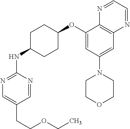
C1=NC(NC2CCC(OC3=CC(N4CCOCC4)=CC4=C3N=CC=N4)CC2)=NC=C1CCOCC
